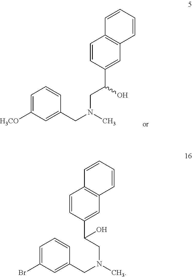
C1=CC(C(CN(CC2=CC([H3CO])=CC=C2)C)O)=CC2=C1C=CC=C2.C1=CC(C(CN(CC2=CC(Br)=CC=C2)C)O)=CC2=C1C=CC=C2
